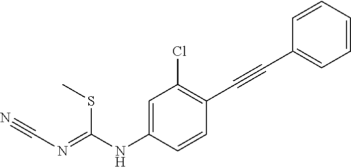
C1=C(NC(=NC#N)SC)C=CC(C#CC2=CC=CC=C2)=C1Cl
